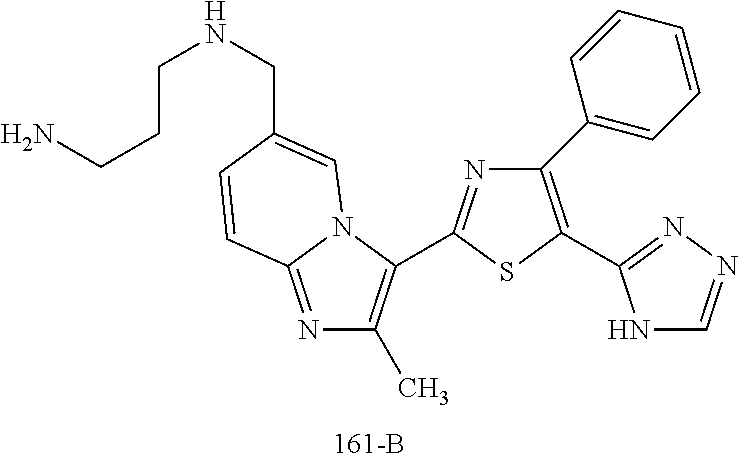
N1=C(C2=C(C)N=C3N2C=C(CNCCCN)C=C3)SC(C2=NN=CN2)=C1C1=CC=CC=C1
